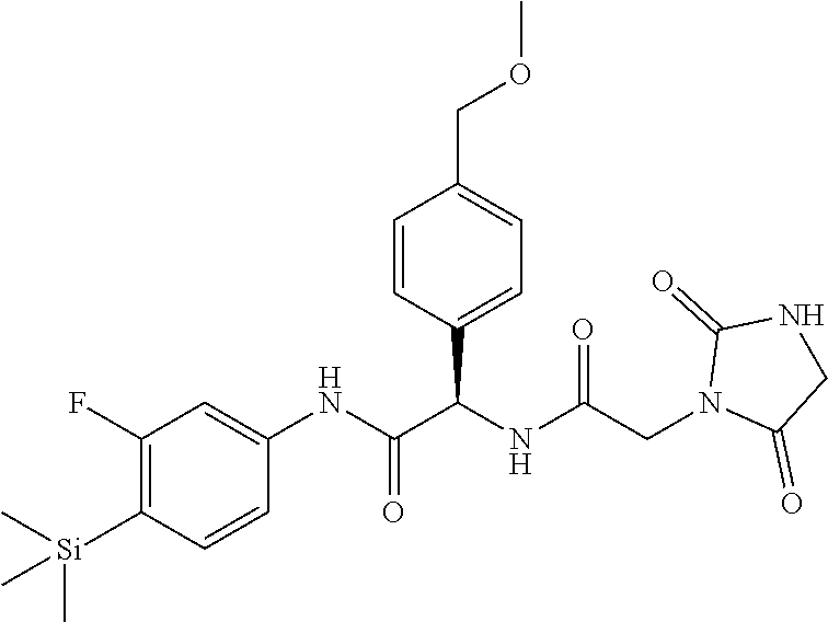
C1=CC(C(NC(CN2C(=O)CNC2=O)=O)C(NC2=CC(F)=C([Si](C)(C)C)C=C2)=O)=CC=C1COC
